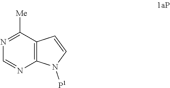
C1=NC2=C(C([Me])=N1)C=CN2[P1]
